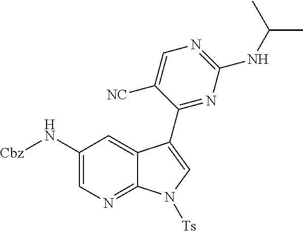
C1(N[Cbz])=CN=C2C(=C1)C(C1=NC(NC(C)C)=NC=C1[NC])=CN2[Ts]
